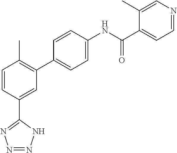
N1=NNC(C2=CC(C3=CC=C(NC(C4=CC=NC=C4C)=O)C=C3)=C(C)C=C2)=N1
